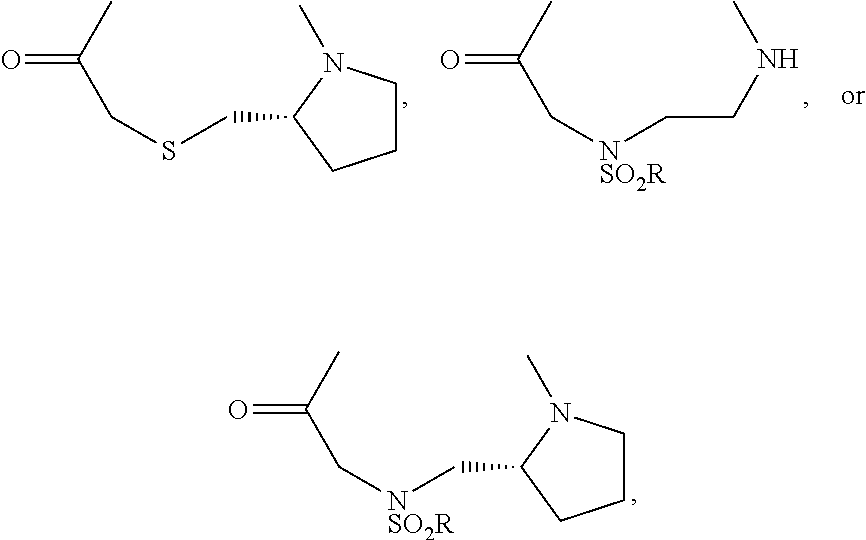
C1CN(C)C(CSCC(C)=O)C1.C(C[NSO2R]CC(C)=O)NC.C1CN(C)C(C[NSO2R]CC(C)=O)C1
